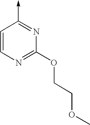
C1=CN=C(OCCOC)N=C1->C
